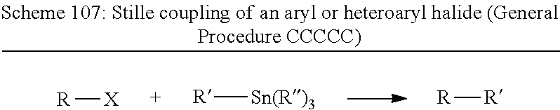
[R][X].[R][R].[R][Sn(R)3]
